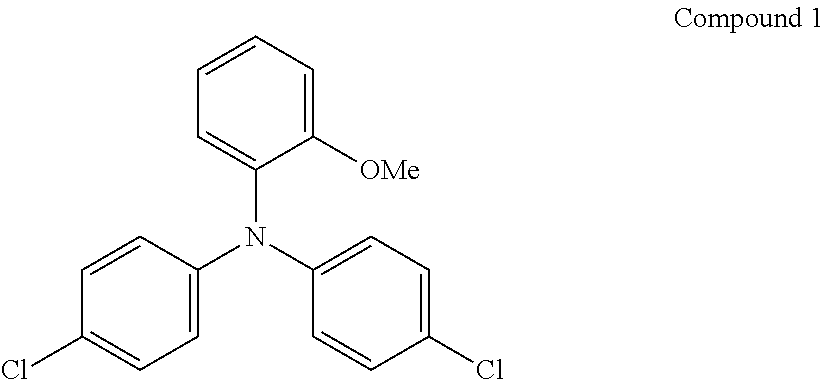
C1([OMe])=CC=CC=C1N(C1=CC=C(Cl)C=C1)C1=CC=C(Cl)C=C1
